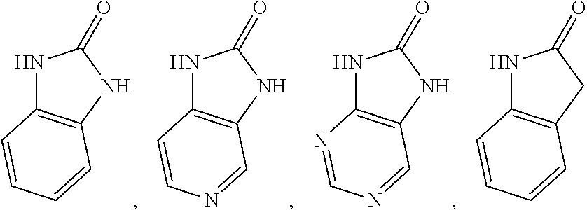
N1C2=C(NC1=O)C=CC=C2.N1C2=C(NC1=O)C=NC=C2.N1C2=C(NC1=O)C=NC=N2.N1C2=C(CC1=O)C=CC=C2
